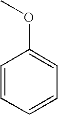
C1=CC=CC=C1OC
